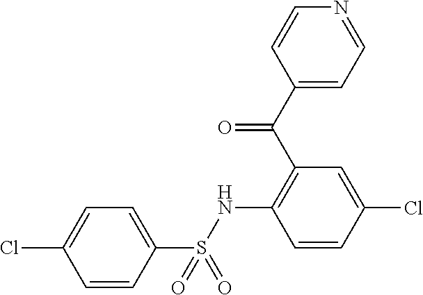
C1=CC(S(NC2=C(C(C3=CC=NC=C3)=O)C=C(Cl)C=C2)(=O)=O)=CC=C1Cl
